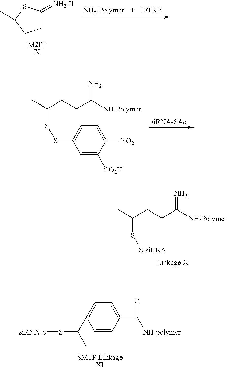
C1=C([CO2H])C([NO2])=CC=C1SSC(C)CCC([NH-Polymer])=N.[S-siRNA]SC(C)CCC([NH-Polymer])=N.C1C(=[NH2Cl])SC(C)C1.[DTNB].C1=CC(C(=O)[NH-polymer])=CC=C1C(C)S[siRNA-S]
